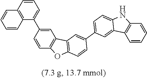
C1=CC2=C(C(C3=CC4=C(C=C3)OC3=C4C=C(C4=CC=C5NC6=C(C=CC=C6)C5=C4)C=C3)=C1)C=CC=C2
